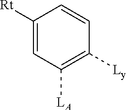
C1([Rt])=CC([LA])=C([Ly])C=C1
